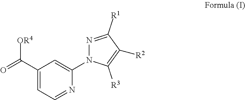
C1(C(=O)[OR4])=CC=NC(N2N=C([R1])C([R2])=C2[R3])=C1
